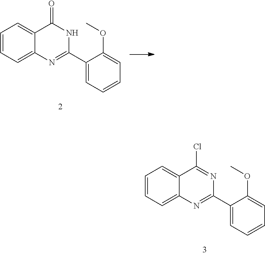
C1=CC=C2C(=C1)C(Cl)=NC(C1=CC=CC=C1OC)=N2.C1=CC=C2C(=C1)C(=O)NC(C1=CC=CC=C1OC)=N2
